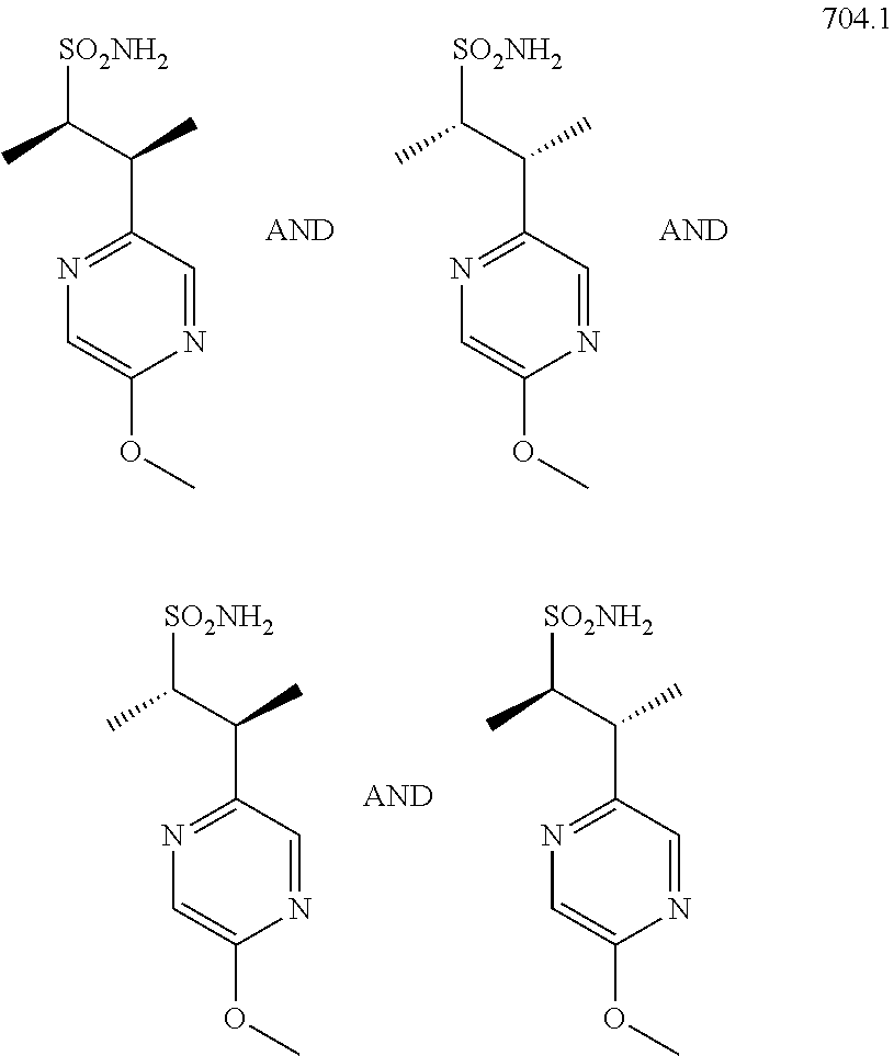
[SO2NH2]C(C(C)C1=NC=C(OC)N=C1)C.[SO2NH2]C(C(C)C1=NC=C(OC)N=C1)C.[SO2NH2]C(C(C)C1=NC=C(OC)N=C1)C.[SO2NH2]C(C(C)C1=NC=C(OC)N=C1)C
